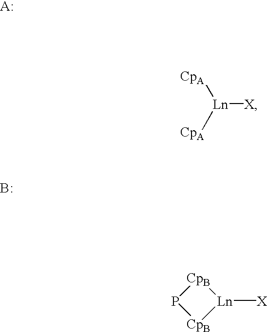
[Ln]([X])([CpA])[CpA].P1[CpB][Ln]([X])[CpB]1.[A:].B
